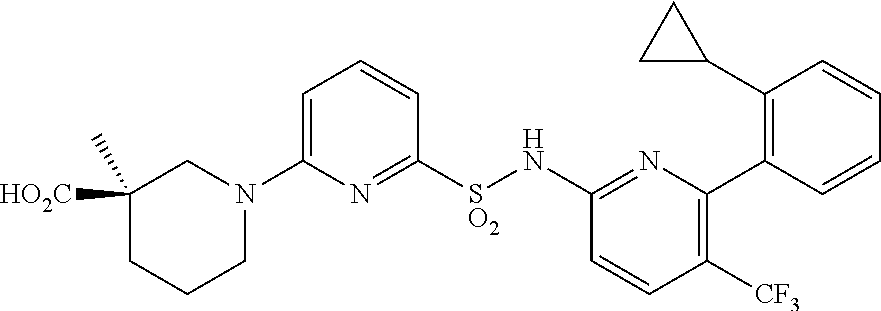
C1([HO2C])(C)CCCN(C2=CC=CC([SO2]NC3=NC(C4=C(C5CC5)C=CC=C4)=C([CF3])C=C3)=N2)C1
